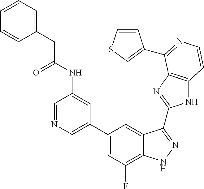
C1=C(C2=CC(F)=C3C(=C2)C(C2=NC4=C(N2)C=CN=C4C2=CSC=C2)=NN3)C=C(NC(=O)CC2=CC=CC=C2)C=N1
